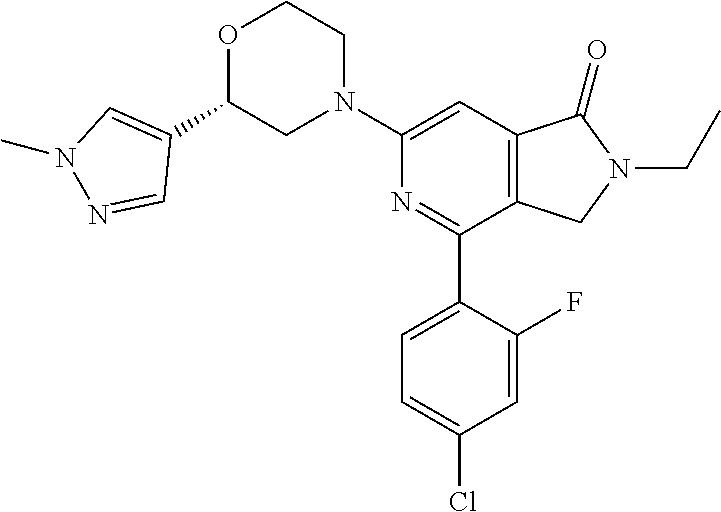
C1(C2=CN(C)N=C2)OCCN(C2=CC3=C(C(C4=CC=C(Cl)C=C4F)=N2)CN(CC)C3=O)C1
